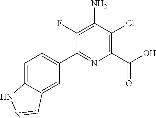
C1(C2=CC=C3C(=C2)C=NN3)=NC(C(O)=O)=C(Cl)C(N)=C1F
